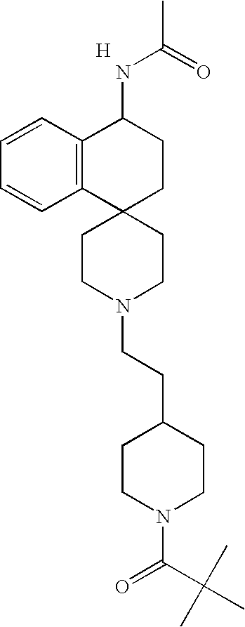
C12=C(C=CC=C1)C(NC(C)=O)CCC21CCN(CCC2CCN(C(C(C)(C)C)=O)CC2)CC1.[H]
